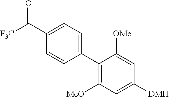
C1(C2=C([MeO])C=C([DMH])C=C2[OMe])=CC=C(C([F3C])=O)C=C1
